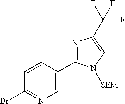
N1=C(C2=CN=C(Br)C=C2)N([SEM])C=C1C(F)(F)F
